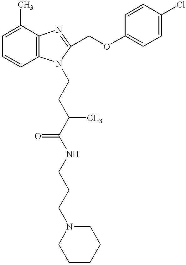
C1=C(C)C2=C(C=C1)N(CCC(C(NCCCN1CCCCC1)=O)C)C(COC1=CC=C(Cl)C=C1)=N2
